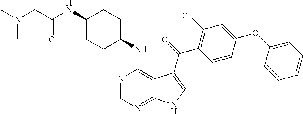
C1(NC(CN(C)C)=O)CCC(NC2=C3C(=NC=N2)NC=C3C(=O)C2=C(Cl)C=C(OC3=CC=CC=C3)C=C2)CC1
